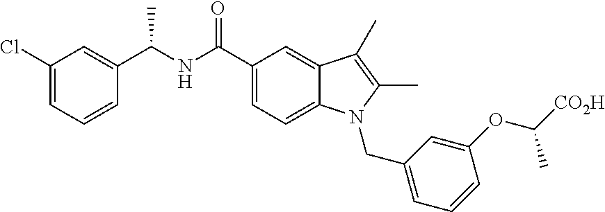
C1=CC=C(CN2C3=CC=C(C(NC(C4=CC(Cl)=CC=C4)C)=O)C=C3C(C)=C2C)C=C1OC([CO2H])C
